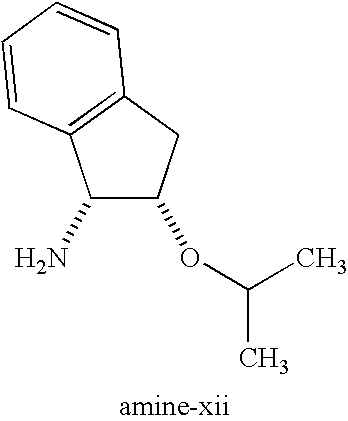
C1(N)C(OC(C)C)CC2=C1C=CC=C2
